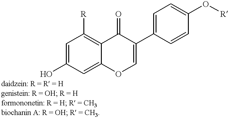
C1=C(O)C=C2C(=C1[R])C(=O)C(C1=CC=C(O[R])C=C1)=CO2
